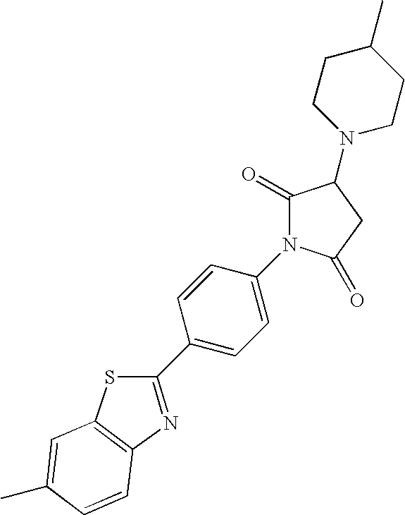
N1=C(C2=CC=C(N3C(=O)C(N4CCC(C)CC4)CC3=O)C=C2)SC2=C1C=CC(C)=C2
